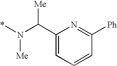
C(N(*)[Me])(C1=CC=CC([Ph])=N1)[Me]
